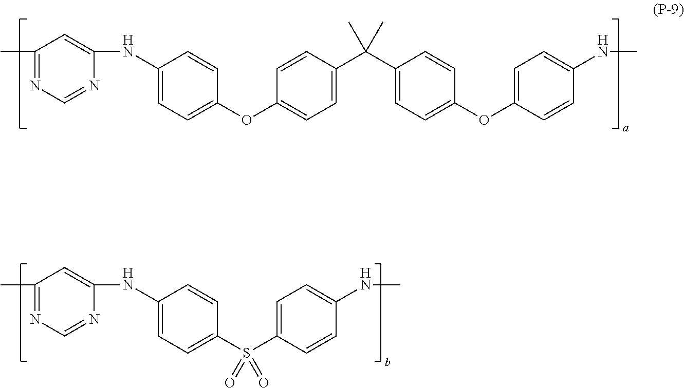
C1(C)=NC=NC(NC2=CC=C(OC3=CC=C(C(C4=CC=C(OC5=CC=C(NC)C=C5)C=C4)(C)C)C=C3)C=C2)=C1.C1(C)=NC=NC(NC2=CC=C(S(C3=CC=C(NC)C=C3)(=O)=O)C=C2)=C1
